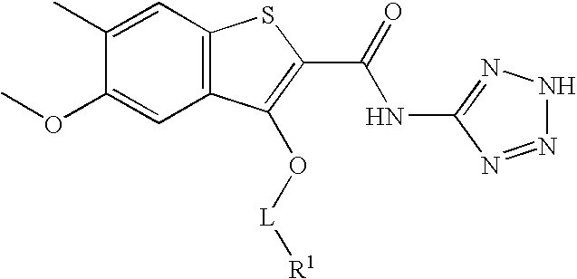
C12=C(C=C(C)C(OC)=C1)SC(C(=O)NC1=NNN=N1)=C2O[L][R1]
